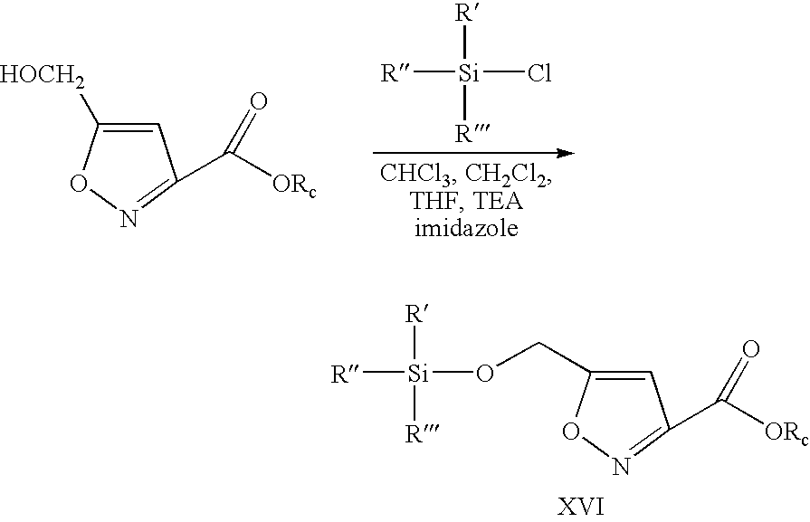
[R][Si]([R])(Cl)[R].C1=C([HOCH2])ON=C1C([ORc])=O.C1=C(CO[Si]([R])([R])[R])ON=C1C([ORc])=O
